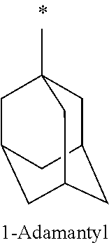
C1C2CC3CC(CC1(C)C3)C2
